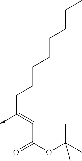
C(C(OC(C)(C)C)=O)=C(CCCCCCCC)->C
